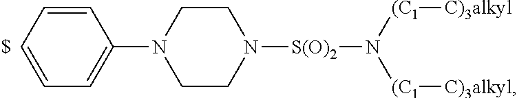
C1=CC=CC=C1N1CCN([S(O)2]N([(C1][C)3alkyl])[(C1][C)3alkyl])CC1
